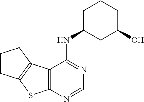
C1CC2=C(C1)C1=C(S2)N=CN=C1NC1CC(O)CCC1
